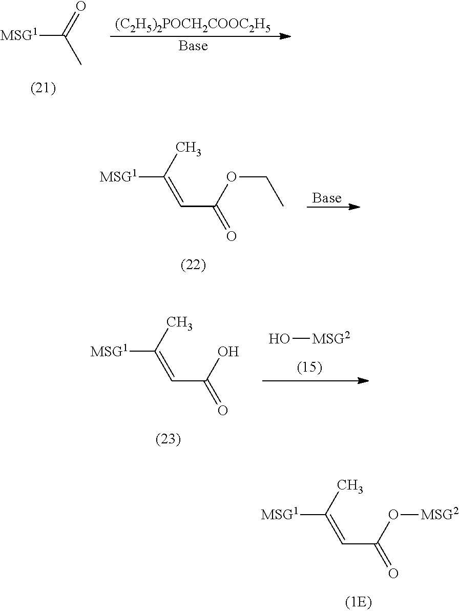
[MSG1]C(=CC(=O)O[MSG2])C.[MSG1]C(=O)C.[(C2H5)2POCH2COOC2H5].[Base].[MSG1]C(=CC(=O)OCC)C.[Base].[MSG1]C(=CC(=O)O)C.O[MSG2]
